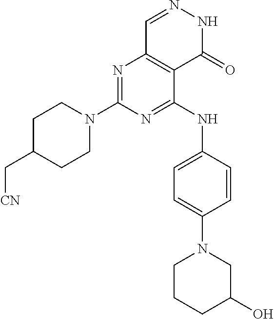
N1=C(N2CCC(C[CN])CC2)N=C(NC2=CC=C(N3CCCC(O)C3)C=C2)C2=C1C=NNC2=O
